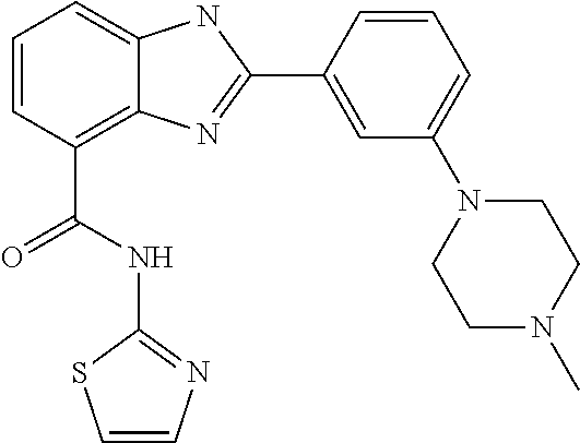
C1=CC(C(NC2=NC=CS2)=O)=C2C(=C1)NC(C1=CC(N3CCN(C)CC3)=CC=C1)=N2
